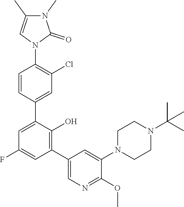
C1=CC(C2=CC(F)=CC(C3=CN=C(OC)C(N4CCN(C(C)(C)C)CC4)=C3)=C2O)=CC(Cl)=C1N1C(=O)N(C)C(C)=C1
